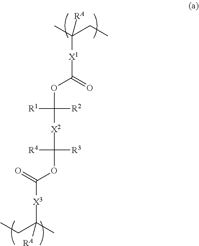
C([X1]C(OC([R2])([R1])[X2]C([R3])([R4])OC([X3]C(CC)(C)[RA])=O)=O)(C)(CC)[RA]
